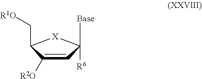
C1=C([R2O])C(C[R1O])[X]C1([R6])[Base]
